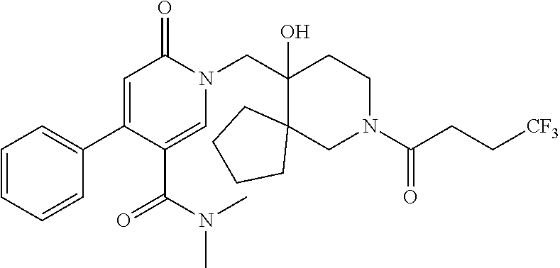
C1=CC=CC(C2=CC(=O)N(CC3(O)CCN(C(CC[CF3])=O)CC34CCCC4)C=C2C(N(C)C)=O)=C1
